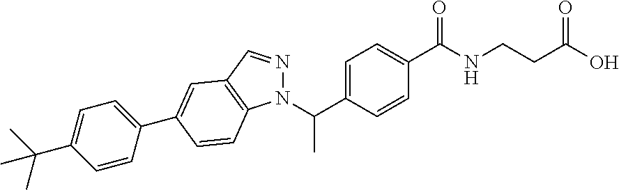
C1=C(C(N2N=CC3=C2C=CC(C2=CC=C(C(C)(C)C)C=C2)=C3)C)C=CC(C(NCCC(O)=O)=O)=C1
